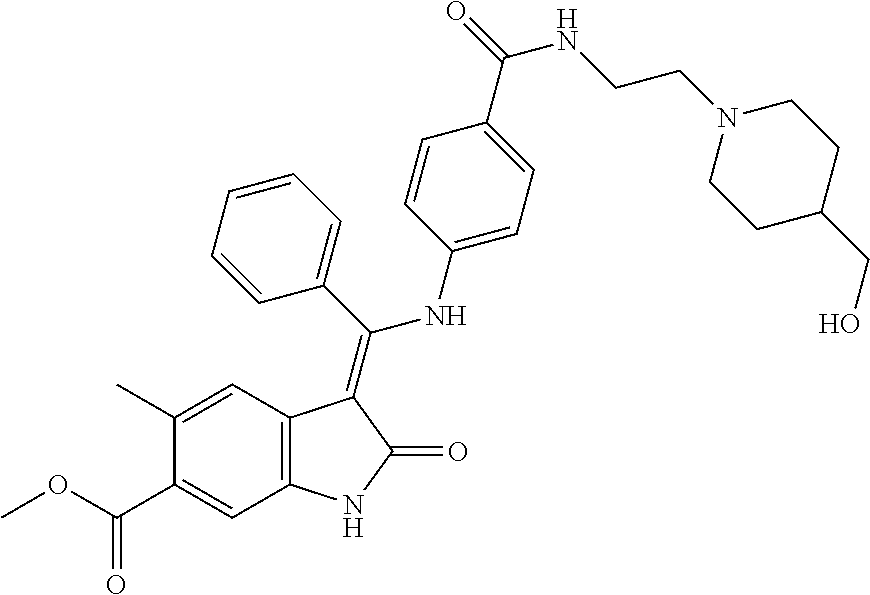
C1(C)=CC2=C(C=C1C(OC)=O)NC(=O)C2=C(C1=CC=CC=C1)NC1=CC=C(C(=O)NCCN2CCC(CO)CC2)C=C1
